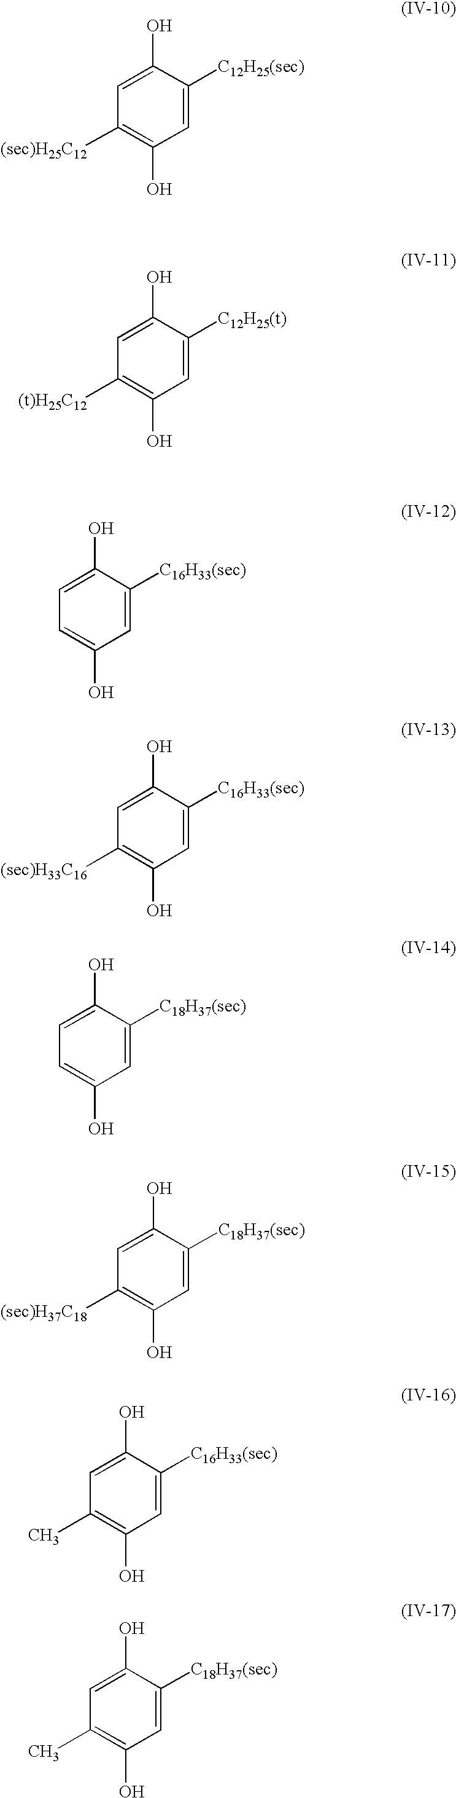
C1=C([C12H25(sec)])C(O)=CC([(sec)H25C12])=C1O.C1=C([C12H25(t)])C(O)=CC([(t)H25C12])=C1O.C1=C([C16H33(sec)])C(O)=CC=C1O.C1=C([C16H33(sec)])C(O)=CC([(sec)H33C16])=C1O.C1=C([C18H37(sec)])C(O)=CC=C1O.C1=C([C18H37(sec)])C(O)=CC([(sec)H37C18])=C1O.C1=C([C16H33(sec)])C(O)=CC(C)=C1O.C1=C([C18H37(sec)])C(O)=CC(C)=C1O
